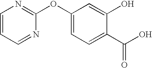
C1=CC=NC(OC2=CC=C(C(O)=O)C(O)=C2)=N1
